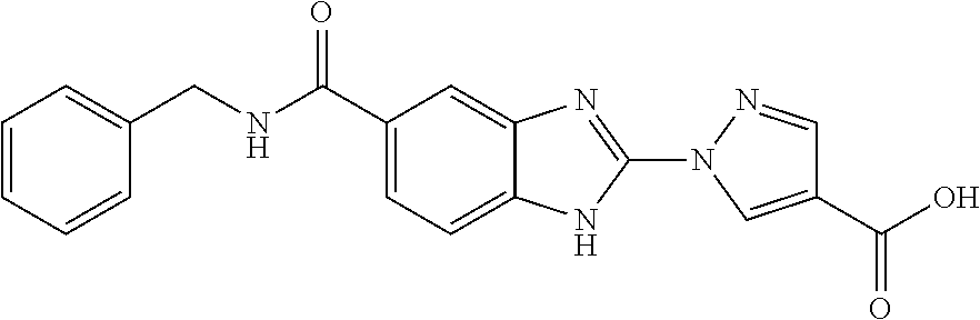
C1(C(NCC2=CC=CC=C2)=O)=CC=C2C(=C1)N=C(N1C=C(C(O)=O)C=N1)N2
